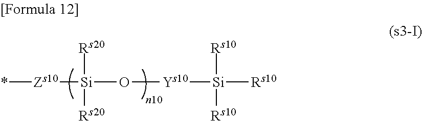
*[Zs10][Si](O[Ys10][Si]([Rs10])([Rs10])[Rs10])([Rs20])[Rs20]
